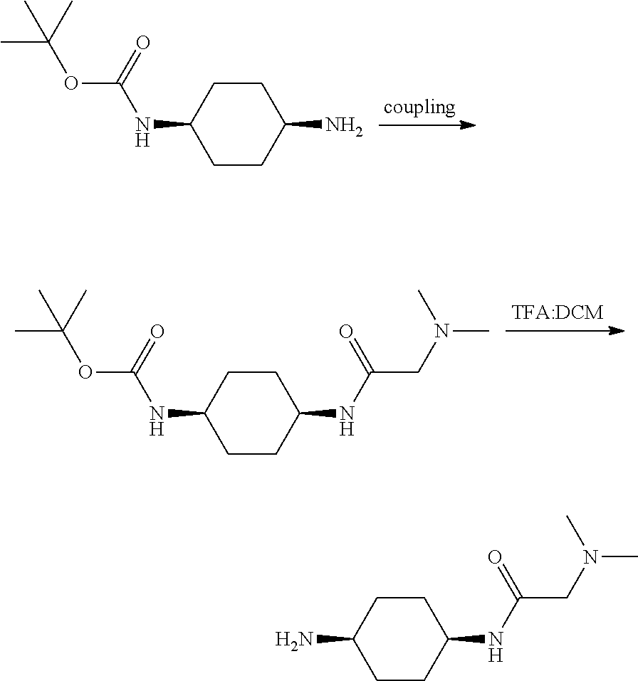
C1CC(NC(OC(C)(C)C)=O)CCC1N.C1CC(NC(OC(C)(C)C)=O)CCC1NC(=O)CN(C)C.C1CC(N)CCC1NC(=O)CN(C)C
